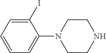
C1=CC=C(N2CCNCC2)C(I)=C1
